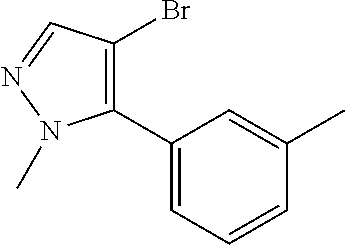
C1(C2=C(Br)C=NN2C)=CC=CC(C)=C1
